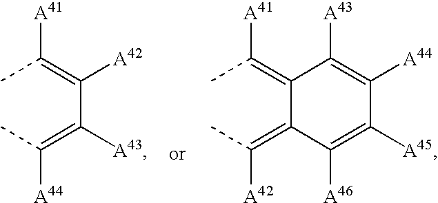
CC(=C1C(=C(C)[A42])C([A46])=C([A45])C([A44])=C1[A43])[A41].CC(=C(C(=C(C)[A44])[A43])[A42])[A41]
